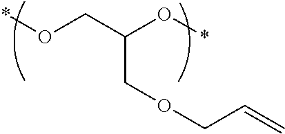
*OCC(O*)COCC=C
